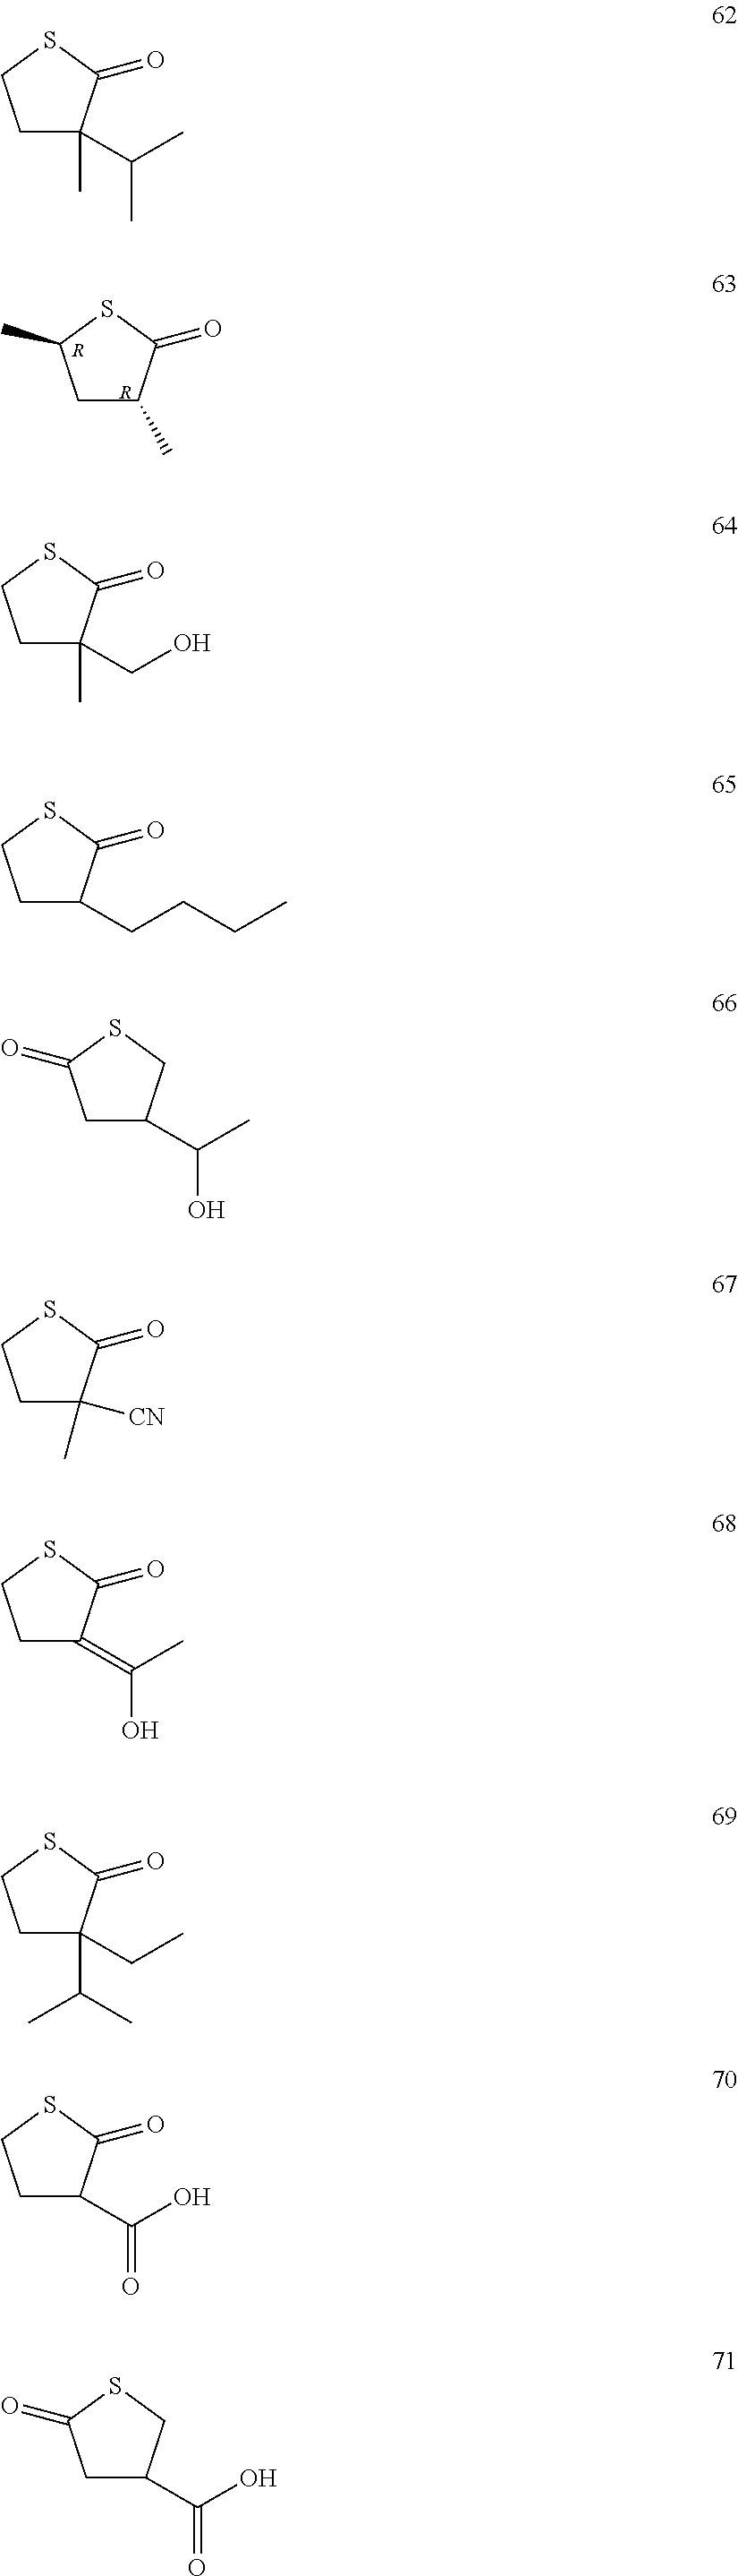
C1(C(C)C)(C)CCSC1=O.C1(C)CC(C)SC1=O.[R].[R].C1(CO)(C)CCSC1=O.C1(CCCC)CCSC1=O.C1(C(C)O)CC(=O)SC1.C1([CN])(C)CCSC1=O.C1(=C(C)O)CCSC1=O.C1(CC)(C(C)C)CCSC1=O.C1(C(O)=O)CCSC1=O.C1(C(O)=O)CC(=O)SC1
